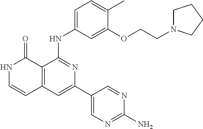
C1=C(C)C(OCCN2CCCC2)=CC(NC2=NC(C3=CN=C(N)N=C3)=CC3=C2C(=O)NC=C3)=C1
